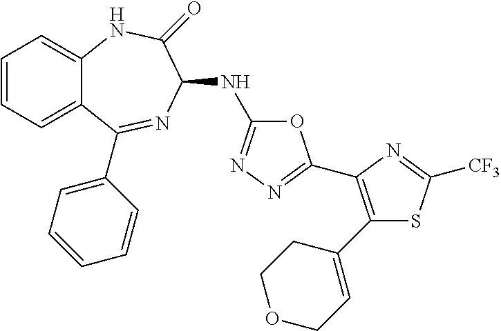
C1=CC=C2C(=C1)NC(=O)C(NC1=NN=C(C3=C(C4=CCOCC4)SC([CF3])=N3)O1)N=C2C1=CC=CC=C1
